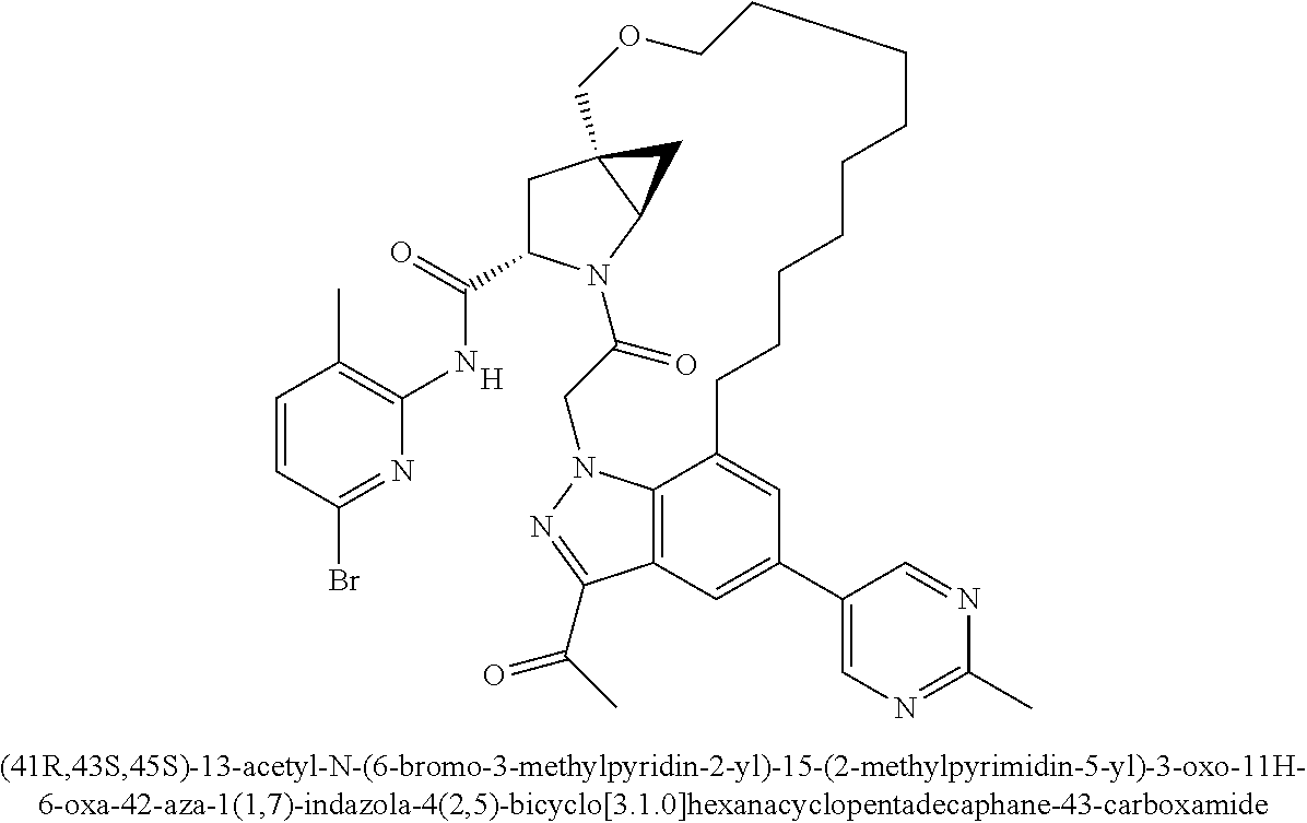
C12=C3C=C(C4=CN=C(C)N=C4)C=C1CCCCCCCCCOCC14CC(C(=O)NC5=C(C)C=CC(Br)=N5)N(C1C4)C(=O)CN2N=C3C(=O)C.[H]
